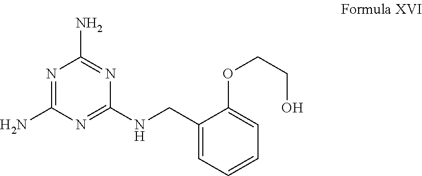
N1=C(N)N=C(NCC2=CC=CC=C2OCCO)N=C1N
